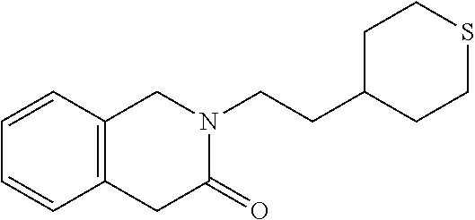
C1=CC2=C(C=C1)CN(CCC1CCSCC1)C(=O)C2
